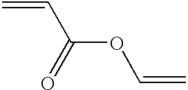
C=CC(OC=C)=O
